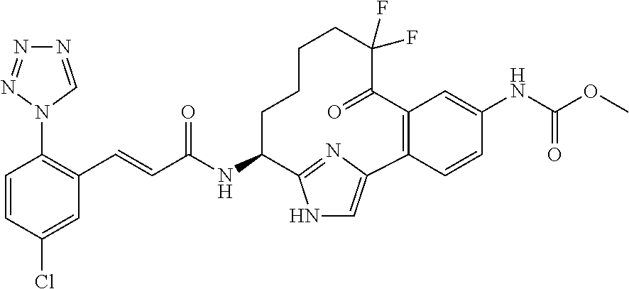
N1=CN(C2=C(C=CC(NC3CCCCC(F)(F)C(=O)C4=C(C5=CNC3=N5)C=CC(NC(OC)=O)=C4)=O)C=C(Cl)C=C2)N=N1
